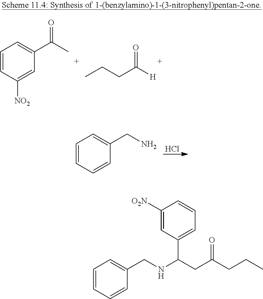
C1=CC([NO2])=CC(C(C)=O)=C1.C(C([H])=O)CC.C1=CC=CC(CN)=C1.Cl.C1=CC=CC(CNC(CC(CCC)=O)C2=CC=CC([O2N])=C2)=C1
